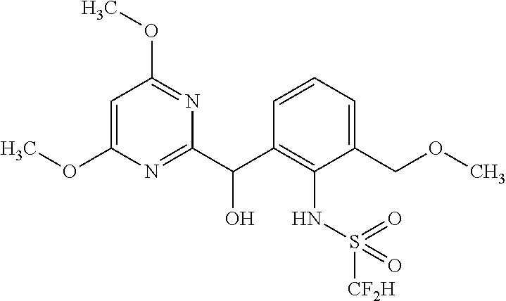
C1(C(C2=C(NS(=O)(=O)[CF2H])C(COC)=CC=C2)O)=NC(OC)=CC(OC)=N1
